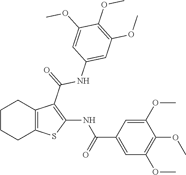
C1CCC2=C(C1)C(C(NC1=CC(OC)=C(OC)C(OC)=C1)=O)=C(NC(=O)C1=CC(OC)=C(OC)C(OC)=C1)S2
